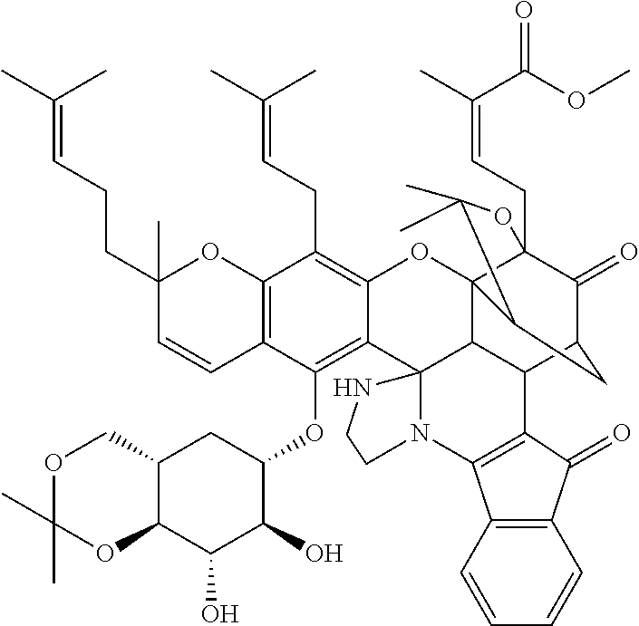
C12=C(C(OC3C(O)C(O)C4C(C3)COC(C)(C)O4)=C3C(=C1CC=C(C)C)OC14C5(CC=C(C)C(OC)=O)C(=O)C(CC1C(C)(C)O5)C1C4C34N(CCN4)C3=C1C(=O)C1=C3C=CC=C1)C=CC(CCC=C(C)C)(C)O2
